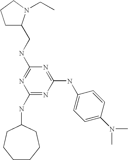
C1(NC2CCCCCC2)=NC(NC2=CC=C(N(C)C)C=C2)=NC(NCC2CCCN2CC)=N1
